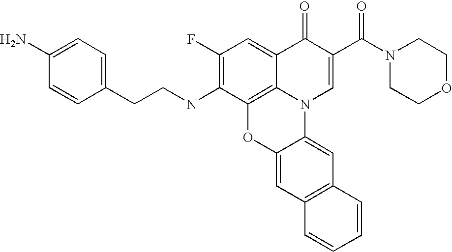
C1(F)=C(NCCC2=CC=C(N)C=C2)C2=C3C(=C1)C(=O)C(C(N1CCOCC1)=O)=CN3C1=CC3=C(C=C1O2)C=CC=C3
